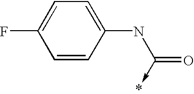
C1=CC(NC(=O)->*)=CC=C1F
